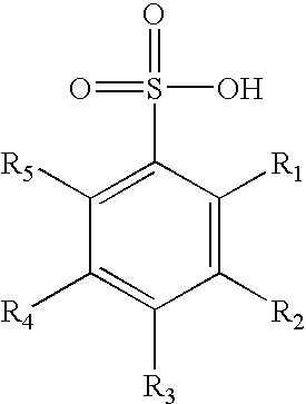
C1([R2])=C([R1])C(S(=O)(O)=O)=C([R5])C([R4])=C1[R3]
